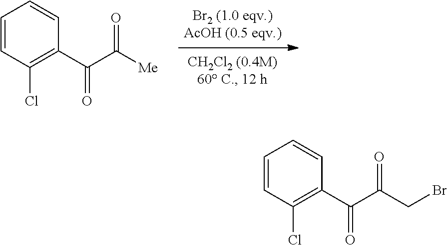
C1=CC(Cl)=C(C(C([Me])=O)=O)C=C1.C1=CC(Cl)=C(C(C(CBr)=O)=O)C=C1
